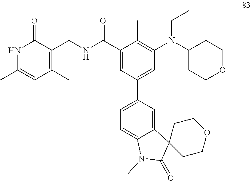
N1C(C)=CC(C)=C(CNC(C2=CC(C3=CC=C4C(=C3)C3(C(=O)N4C)CCOCC3)=CC(N(C3CCOCC3)CC)=C2C)=O)C1=O
